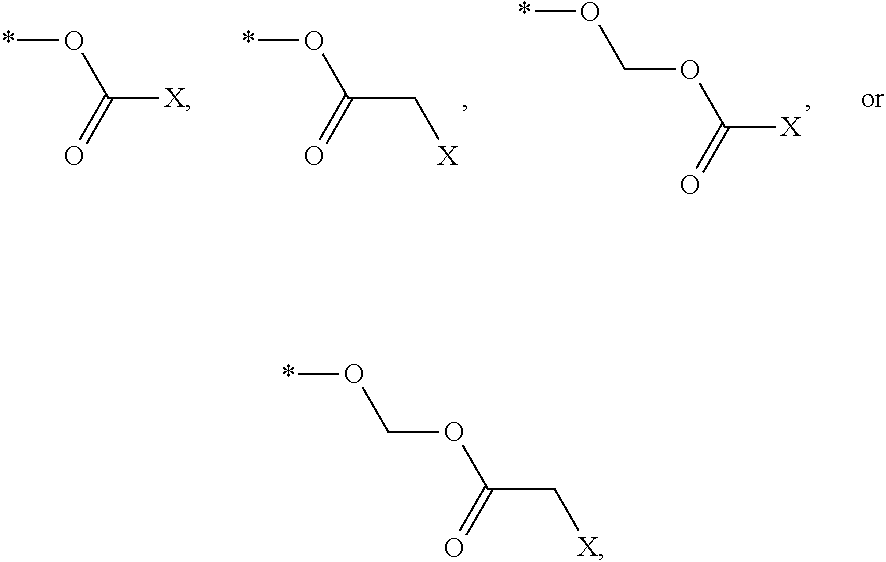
*OC(C[X])=O.C(OC([X])=O)O*.*OC([X])=O.C(OC(C[X])=O)O*
